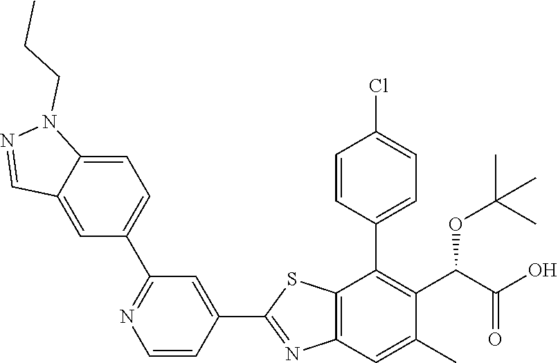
C1(C2=CC(C3=CC=C4C(=C3)C=NN4CCC)=NC=C2)=NC2=C(S1)C(C1=CC=C(Cl)C=C1)=C(C(OC(C)(C)C)C(=O)O)C(C)=C2
